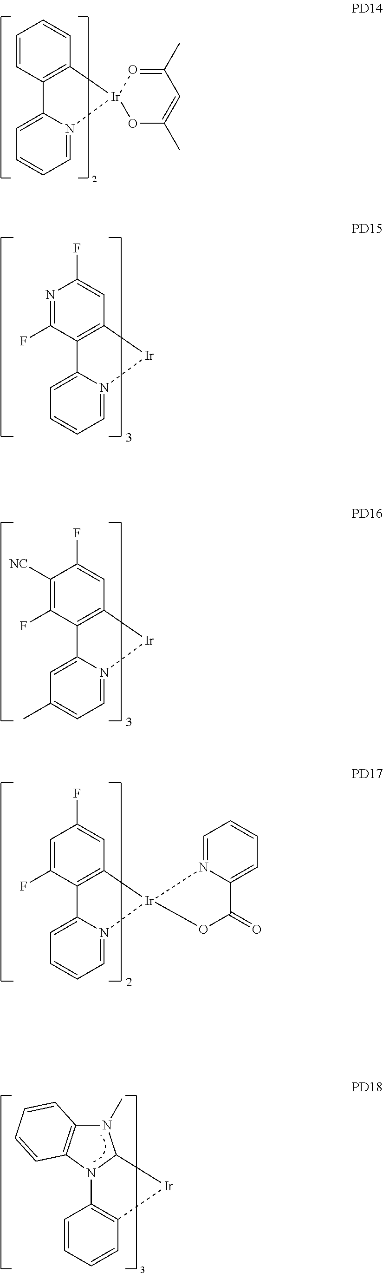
C1=CC2=C(C=C1)[Ir]1(N3=CC=CC=C23)OC(C)=CC(C)=O1.N1=C(F)C2=C(C=C1F)[Ir]N1=CC=CC=C21.C1([NC])=C(F)C2=C(C=C1F)[Ir]N1=CC=C(C)C=C21.C1=C(F)C2=C(C=C1F)[Ir]1(N3=CC=CC=C23)N2=CC=CC=C2C(=O)O1.N12C3=C(C=CC=C3)[Ir]C1N(C)C1=C2C=CC=C1
